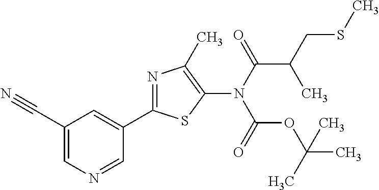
C1(C#N)=CN=CC(C2=NC(C)=C(N(C(C(C)CSC)=O)C(OC(C)(C)C)=O)S2)=C1
